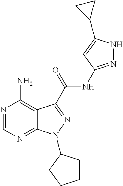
N1=CN=C2C(=C1N)C(C(=O)NC1=NNC(C3CC3)=C1)=NN2C1CCCC1
